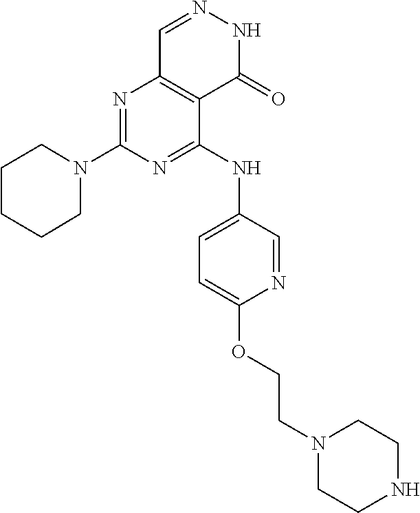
N1=C(N2CCCCC2)N=C(NC2=CC=C(OCCN3CCNCC3)N=C2)C2=C1C=NNC2=O
